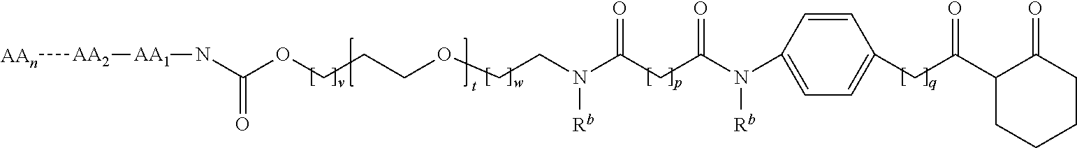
C(OCCCOCCN(C(CC(N(C1=CC=C(CC(C2C(=O)CCCC2)=O)C=C1)[Rb])=O)=O)[Rb])(=O)N[AA1][AA2][AAn]
